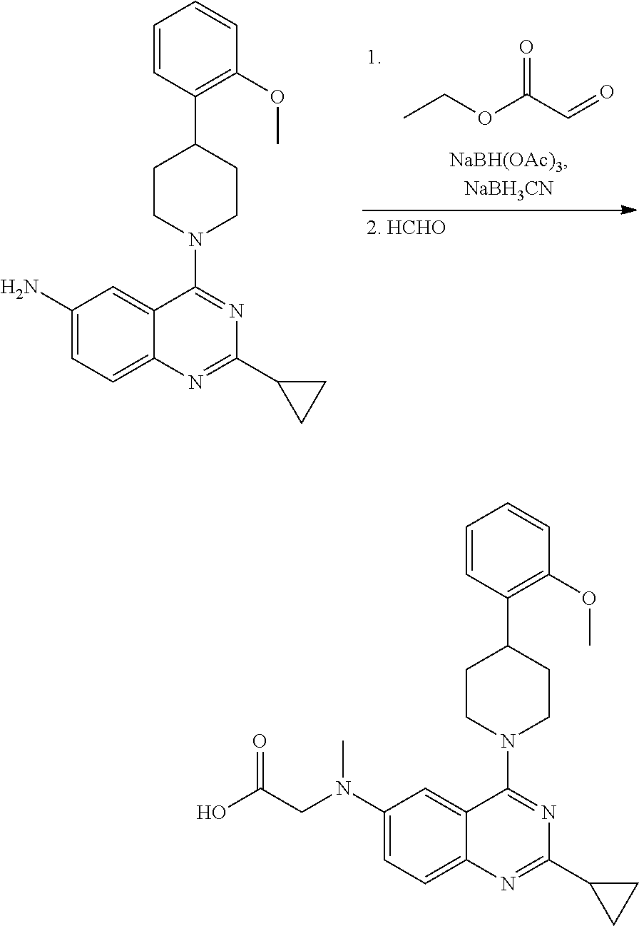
CCOC(C=O)=O.C1=CC(C2CCN(C3=NC(C4CC4)=NC4=CC=C(N)C=C34)CC2)=C(OC)C=C1.C1=CC(C2CCN(C3=NC(C4CC4)=NC4=CC=C(N(CC(O)=O)C)C=C34)CC2)=C(OC)C=C1
